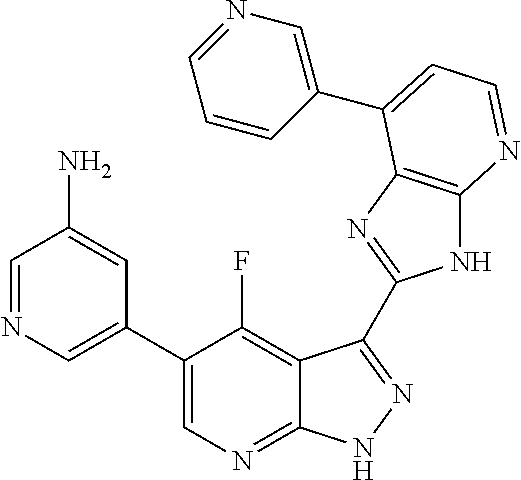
C1=NC=C(C2=CN=C3C(=C2F)C(C2=NC4=C(N2)N=CC=C4C2=CN=CC=C2)=NN3)C=C1N
